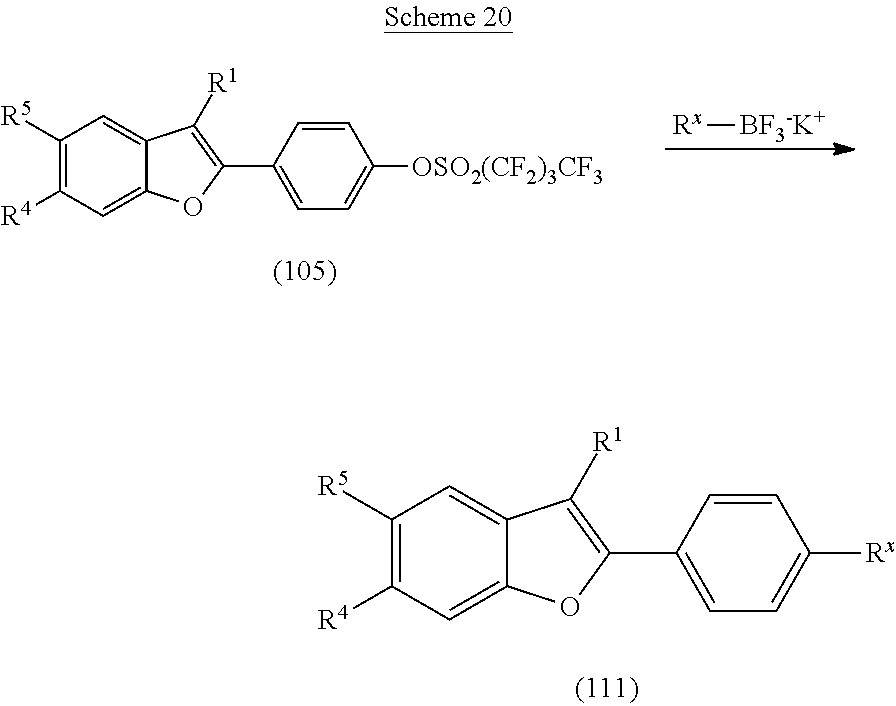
C1([R5])=C([R4])C=C2C(=C1)C([R1])=C(C1=CC=C([OSO2(CF2)3CF3])C=C1)O2.[Rx][BF3-K+].C1([R5])=C([R4])C=C2C(=C1)C([R1])=C(C1=CC=C([Rx])C=C1)O2
